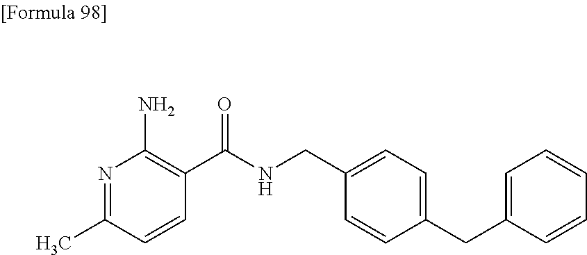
N1=C(C)C=CC(C(NCC2=CC=C(CC3=CC=CC=C3)C=C2)=O)=C1N
